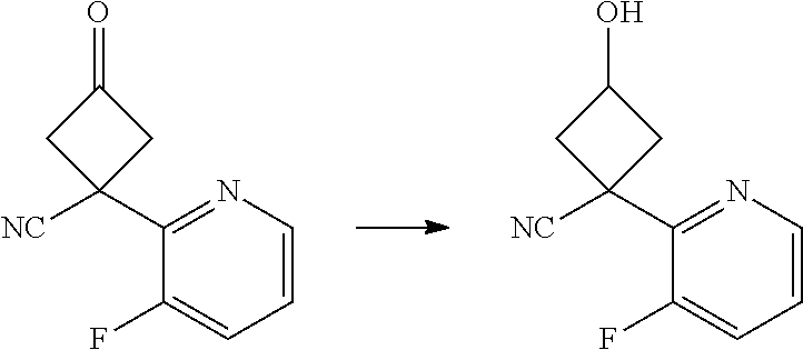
C1=CN=C(C2([NC])CC(=O)C2)C(F)=C1.C1=CN=C(C2([NC])CC(O)C2)C(F)=C1
